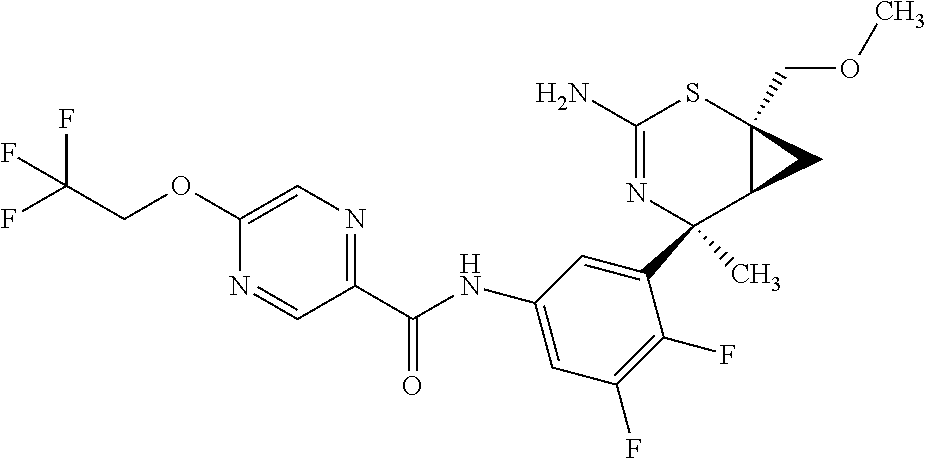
C1(C2(C)N=C(N)SC3(COC)C2C3)=CC(NC(C2=NC=C(OCC(F)(F)F)N=C2)=O)=CC(F)=C1F
